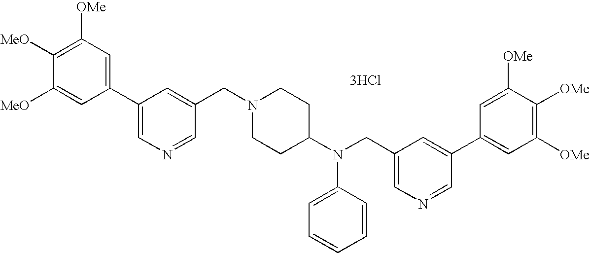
C1=C([MeO])C([MeO])=C([OMe])C=C1C1=CN=CC(CN2CCC(N(CC3=CN=CC(C4=CC([OMe])=C([OMe])C([OMe])=C4)=C3)C3=CC=CC=C3)CC2)=C1.[3HCl]
